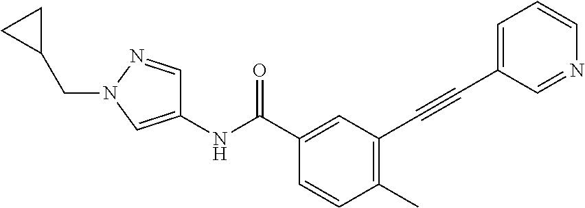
C1(C)=C(C#CC2=CC=CN=C2)C=C(C(NC2=CN(CC3CC3)N=C2)=O)C=C1
